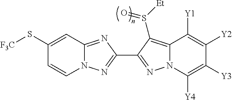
N12C(=NC(C3=NN4C(=C3S([Et])=O)C([Y1])=C([Y2])C([Y3])=C4[Y4])=N1)C=C(S[F3C])C=C2
